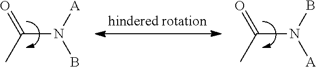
N(C(C)=O)([A])B.N(C(C)=O)(B)[A]
